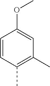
C1=CC(C)=C(C)C=C1OC
